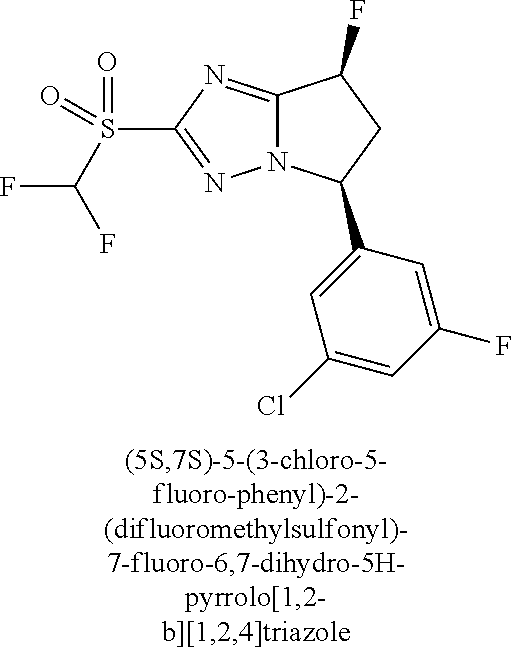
C12=NC(S(C(F)F)(=O)=O)=NN1C(C1=CC(Cl)=CC(F)=C1)CC2F
